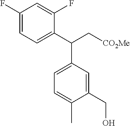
C1(F)=CC=C(C(C2=CC=C(C)C(CO)=C2)C[CO2Me])C(F)=C1
